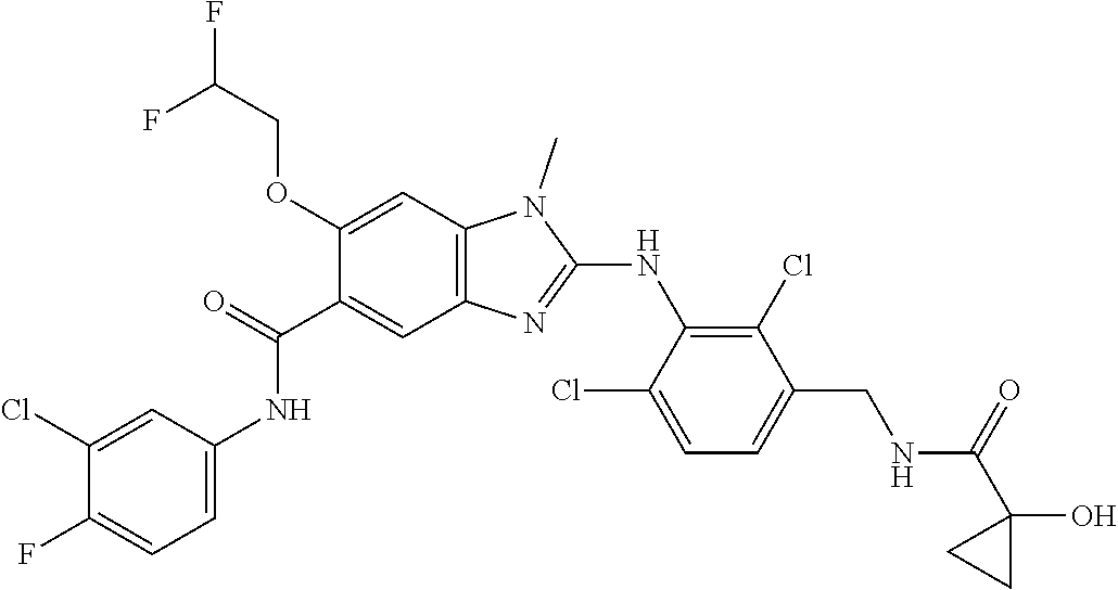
C1(Cl)=CC(NC(C2=CC3=C(C=C2OCC(F)F)N(C)C(NC2=C(Cl)C(CNC(C4(O)CC4)=O)=CC=C2Cl)=N3)=O)=CC=C1F
